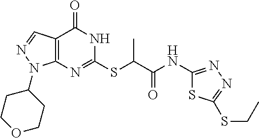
C12=C(N=C(SC(C(NC3=NN=C(SCC)S3)=O)C)NC1=O)N(C1CCOCC1)N=C2
